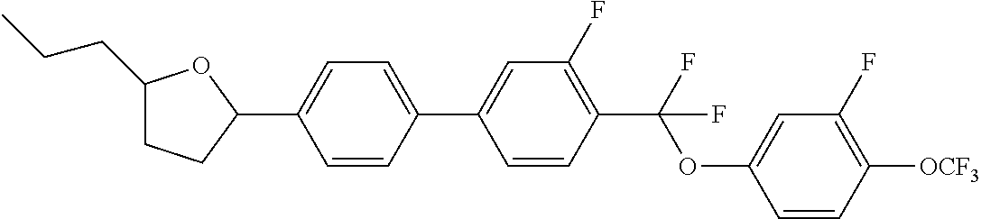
C1(CCC)CCC(C2=CC=C(C3=CC(F)=C(C(OC4=CC(F)=C([OCF3])C=C4)(F)F)C=C3)C=C2)O1
